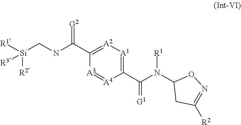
[A2]1=C(C(=[G2])NC[Si]([R1])([R3])[R2])[A3]=[A4]C(C(N(C2CC([R2])=NO2)[R1])=[G1])=[A1]1
